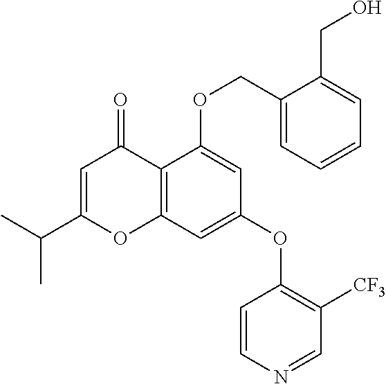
C1=C(C(C)C)OC2=C(C1=O)C(OCC1=CC=CC=C1CO)=CC(OC1=C([CF3])C=NC=C1)=C2
